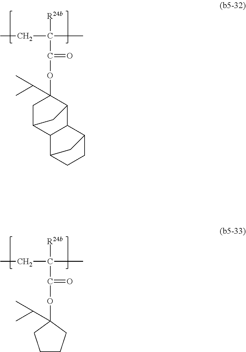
O(C(=O)C([R24b])(CC)C)C1(C(C)C)CC2C3C(C1C2)C1CCC3C1.O(C(=O)C([R24b])(CC)C)C1(C(C)C)CCCC1
